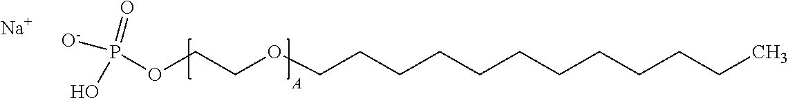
P(OCCOCCCCCCCCCCCC)([O-])(=O)O.[Na].[A]
